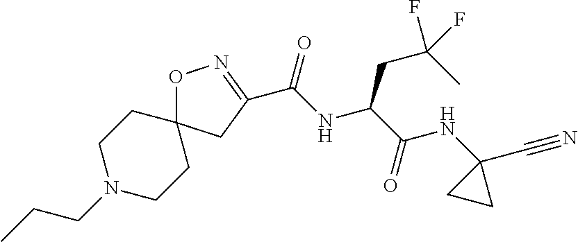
O1C2(CC(C(=O)NC(C(NC3(C#N)CC3)=O)CC(F)(C)F)=N1)CCN(CCC)CC2
